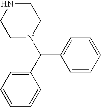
C1=CC=CC=C1C(C1=CC=CC=C1)N1CCNCC1
